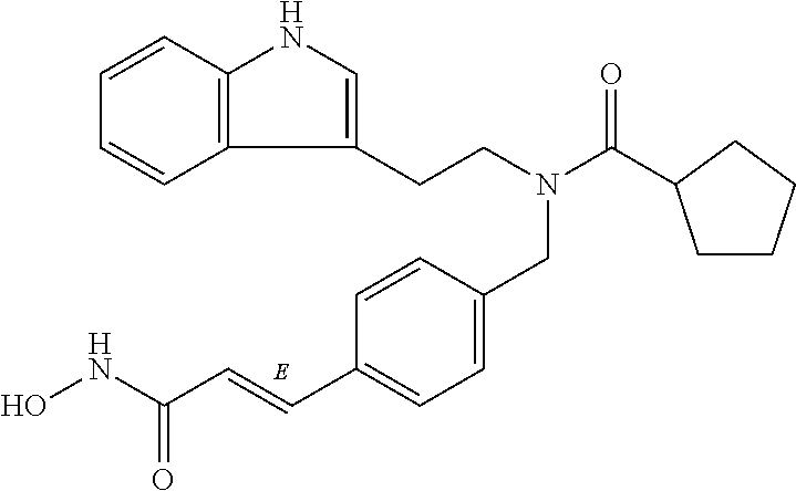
C1=CC2=C(C=C1)C(CCN(CC1=CC=C(C=CC(NO)=O)C=C1)C(=O)C1CCCC1)=CN2
